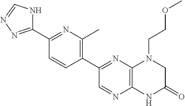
C1(C2=NN=CN2)=NC(C)=C(C2=NC3=C(N=C2)NC(=O)CN3CCOC)C=C1
